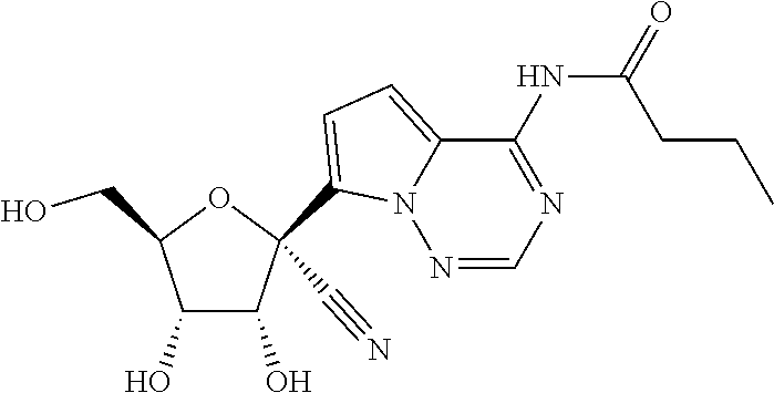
OCC1C(O)C(O)C(C#N)(C2=CC=C3N2N=CN=C3NC(=O)CCC)O1
